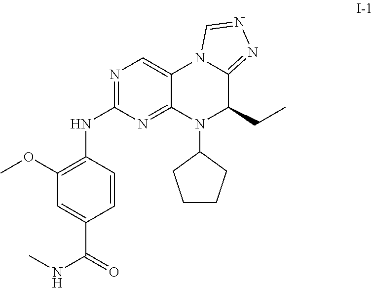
N(C1=NC=C2C(=N1)N(C1CCCC1)C(CC)C1=NN=CN21)C1=C(OC)C=C(C(NC)=O)C=C1
